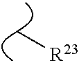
C[R23]
